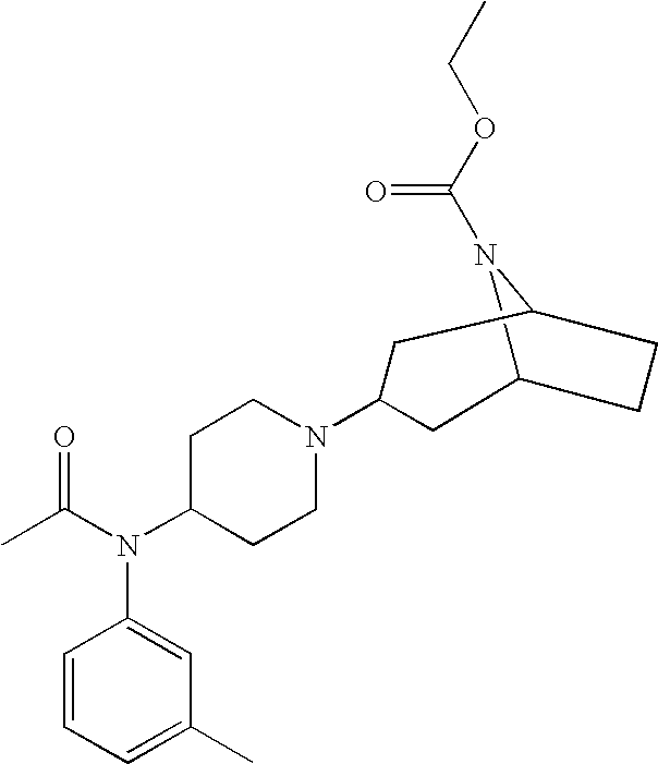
C12N(C(OCC)=O)C(CC1)CC(N1CCC(N(C(C)=O)C3=CC(C)=CC=C3)CC1)C2
